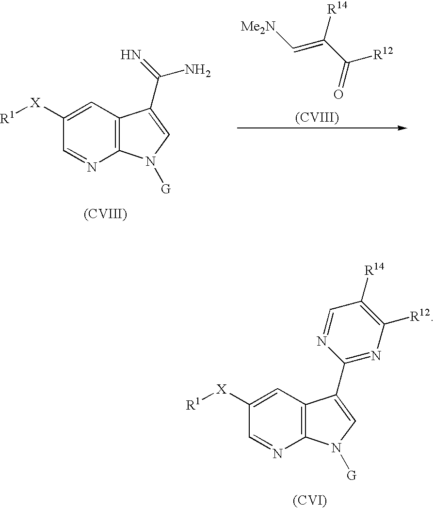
[Me2N]C=C(C(=O)[R12])[R14].[(CVIII)].C1([X][R1])=CC2=C(N=C1)N([G])C=C2C(=N)N.[(CVIII)].C1([X][R1])=CC2=C(N=C1)N([G])C=C2C1=NC([R12])=C([R14])C=N1.[(CVI)]
